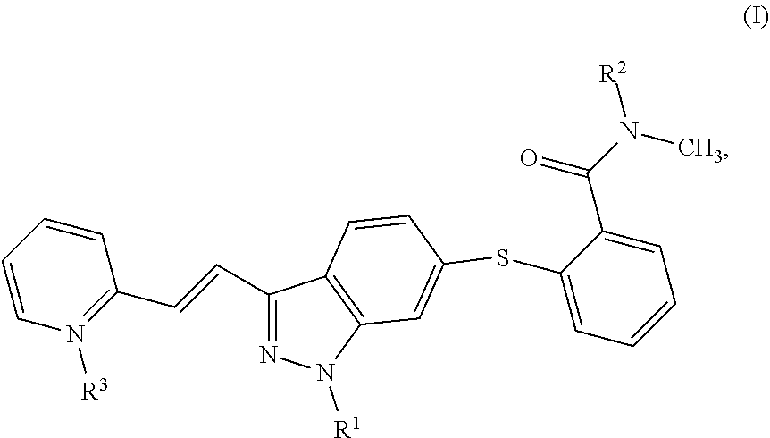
C1(C=CC2=N([R3])C=CC=C2)=NN([R1])C2=C1C=CC(SC1=CC=CC=C1C(=O)N([R2])C)=C2
